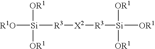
[R1O][Si]([R3][X2][R3][Si]([OR1])([OR1])[OR1])([OR1])[OR1]
